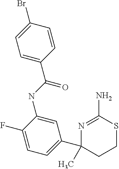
C1=C(NC(=O)C2=CC=C(Br)C=C2)C(F)=CC=C1C1(C)CCSC(N)=N1
